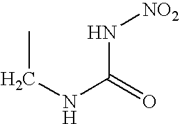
C(NC(=O)N[NO2])C
